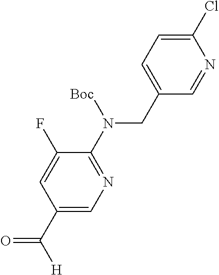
C1(CN(C2=NC=C(C([H])=O)C=C2F)[Boc])=CC=C(Cl)N=C1
